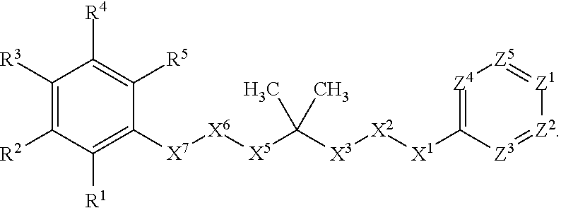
C1([R3])=C([R2])C([R1])=C([X7][X6][X5]C([X3][X2][X1]C2=[Z4][Z5]=[Z1][Z2]=[Z3]2)(C)C)C([R5])=C1[R4]
